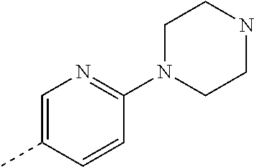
C1=C(C)C=CC(N2CCNCC2)=N1
